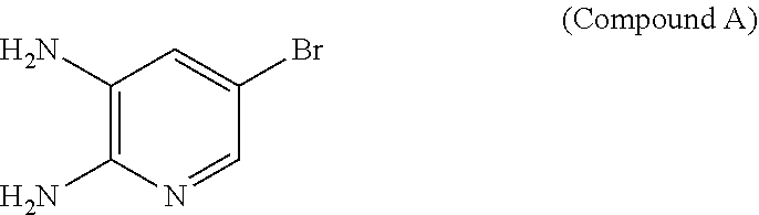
C1(N)=C(N)N=CC(Br)=C1
